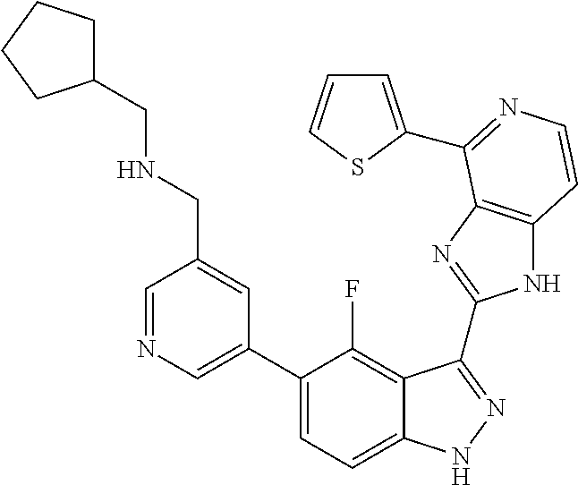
C1=C(C2=CC=C3C(=C2F)C(C2=NC4=C(N2)C=CN=C4C2=CC=CS2)=NN3)C=C(CNCC2CCCC2)C=N1
